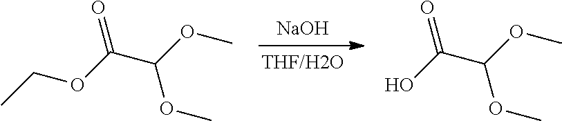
CCOC(C(OC)OC)=O.[NaOH].OC(C(OC)OC)=O
